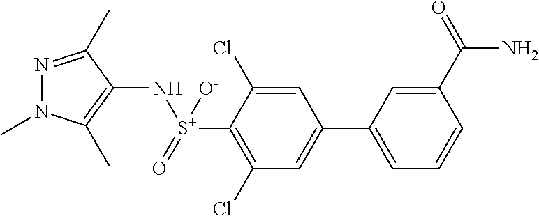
N1(C)N=C(C)C(N[S+](=O)([O-])C2=C(Cl)C=C(C3=CC=CC(C(=O)N)=C3)C=C2Cl)=C1C
